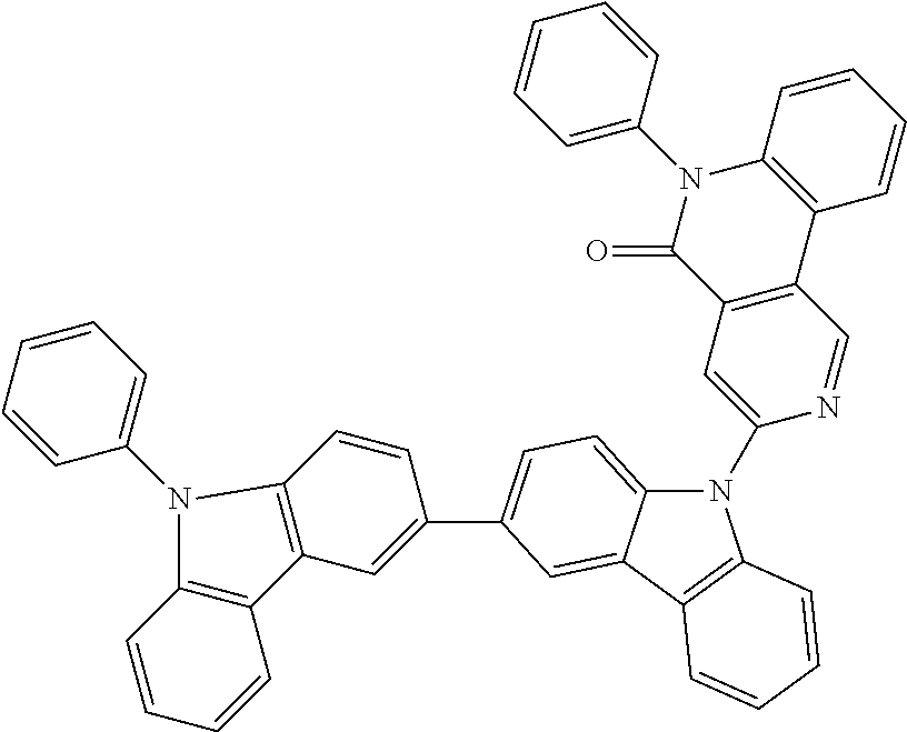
N1(C2=CC3=C(C=N2)C2=C(N(C4=CC=CC=C4)C3=O)C=CC=C2)C2=CC=C(C3=CC4=C(C=C3)N(C3=CC=CC=C3)C3=C4C=CC=C3)C=C2C2=C1C=CC=C2
